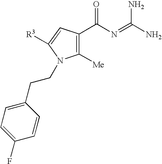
C1([Me])=C(C(N=C(N)N)=O)C=C([R3])N1CCC1=CC=C(F)C=C1
